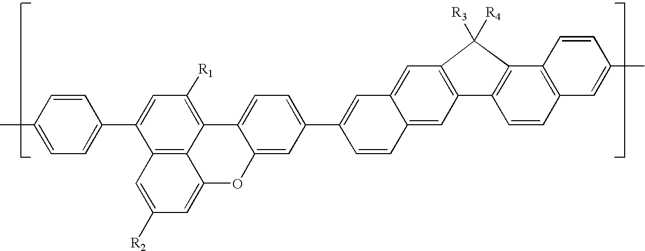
C1(C2=CC([R1])=C3C4=C2C=C([R2])C=C4OC2=CC(C4=CC5=CC6=C(C=C5C=C4)C4=C(C5=C(C=C4)C=C(C)C=C5)C6([R4])[R3])=CC=C32)=CC=C(C)C=C1
